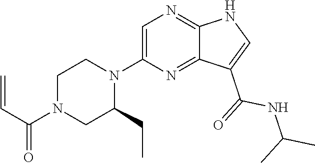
C1(N2CCN(C(=O)C=C)CC2CC)=CN=C2C(=N1)C(C(NC(C)C)=O)=CN2
